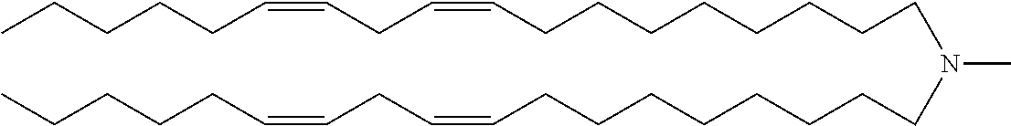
C(CC=CCCCCC)=CCCCCCCCCN(CCCCCCCCC=CCC=CCCCCC)C
